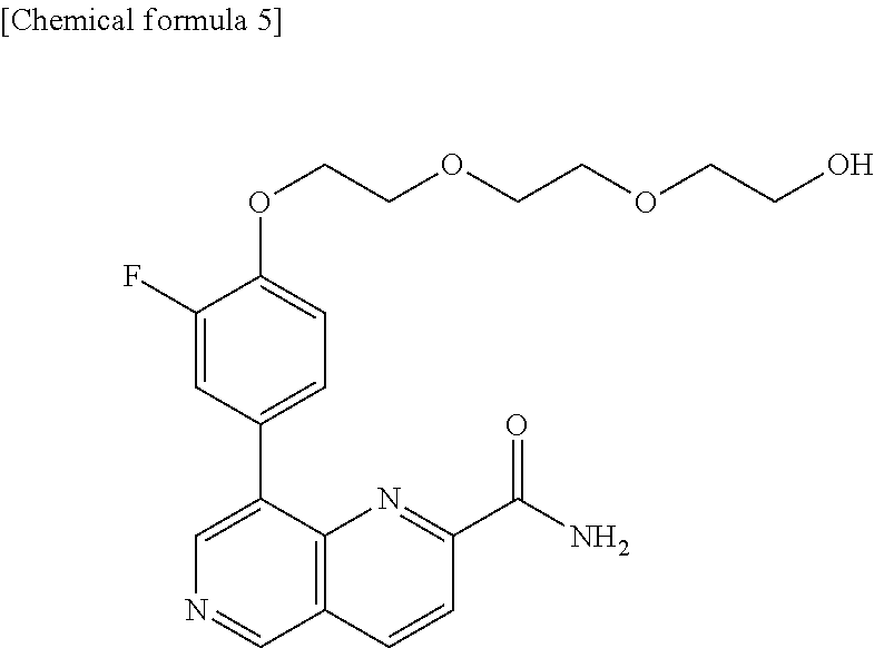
C1=C(F)C(OCCOCCOCCO)=CC=C1C1=CN=CC2=C1N=C(C(N)=O)C=C2
